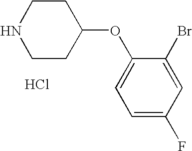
N1CCC(OC2=CC=C(F)C=C2Br)CC1.Cl
